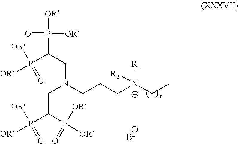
C(P([OR])([OR])=O)(P([OR])([OR])=O)CN(CC(P([OR])([OR])=O)P([OR])([OR])=O)CCC[N+](CC)([R2])[R1].[Br-]
